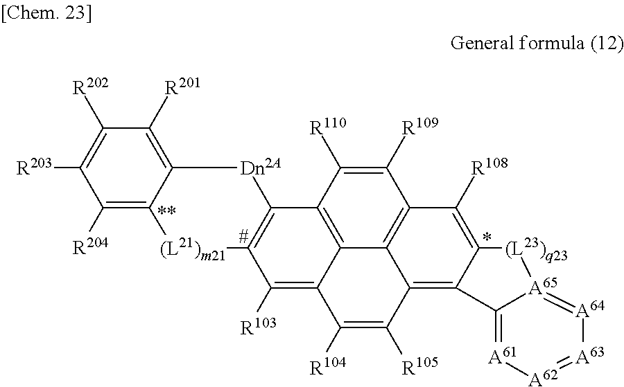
[A61]1=C2[A65](=[A64][A63]=[A62]1)[(L23)q23]C1=C([R108])C3=C4C(=C12)C([R105])=C([R104])C1=C([R103])C2=C(C(=C41)C([R110])=C3[R109])[Dn2A]C1=C([R201])C([R202])=C([R203])C([R204])=C1[(L21)m21]2
